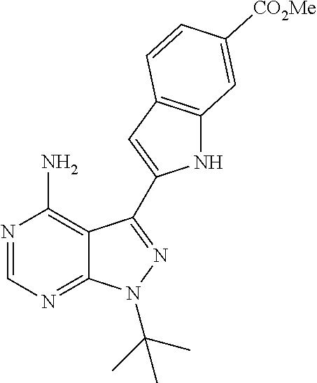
C12=C(N)N=CN=C1N(C(C)(C)C)N=C2C1=CC2=C(N1)C=C([CO2Me])C=C2
